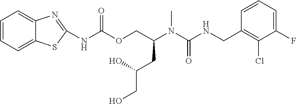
C1=CC(CNC(N(C(COC(NC2=NC3=CC=CC=C3S2)=O)CC(CO)O)C)=O)=C(Cl)C(F)=C1
